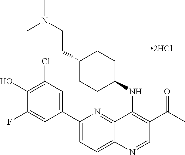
C1(C2=CC(Cl)=C(O)C(F)=C2)=CC=C2C(=N1)C(NC1CCC(CCN(C)C)CC1)=C(C(C)=O)C=N2
